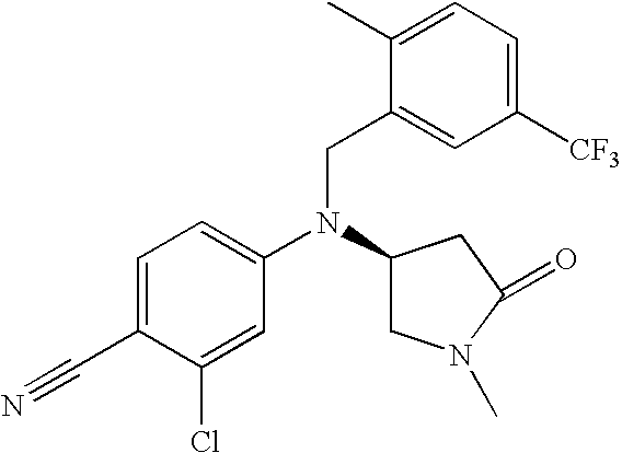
C1=C(C#N)C(Cl)=CC(N(CC2=CC([CF3])=CC=C2C)C2CN(C)C(=O)C2)=C1
